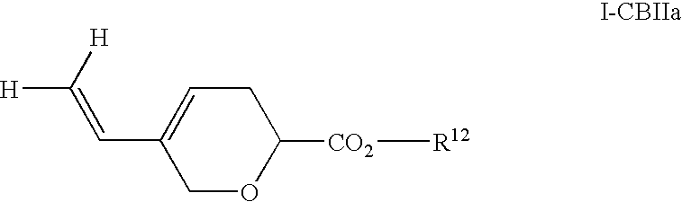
C1OC([CO2][R12])CC=C1C=C([H])[H]
